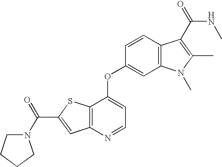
N1(C(C2=CC3=C(S2)C(OC2=CC4=C(C=C2)C(C(NC)=O)=C(C)N4C)=CC=N3)=O)CCCC1
